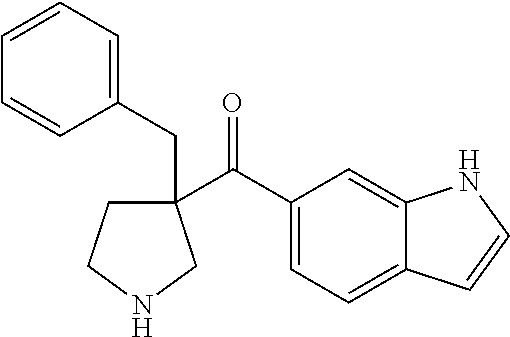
C(=O)(C1(CC2=CC=CC=C2)CCNC1)C1=CC=C2C(=C1)NC=C2
